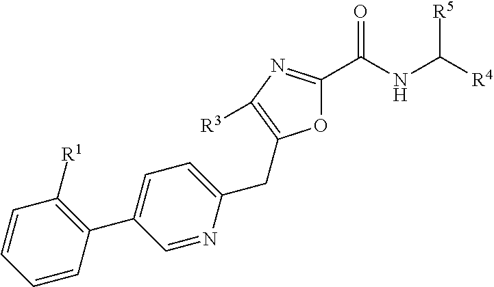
O1C(C(NC([R4])[R5])=O)=NC([R3])=C1CC1=CC=C(C2=C([R1])C=CC=C2)C=N1
